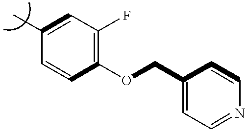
C1(C)=CC(F)=C(OCC2=CC=NC=C2)C=C1
